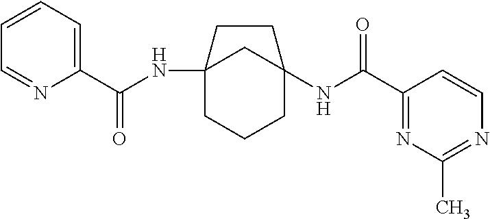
C12(NC(C3=CC=CC=N3)=O)CCCC(NC(C3=NC(C)=NC=C3)=O)(C1)CC2
